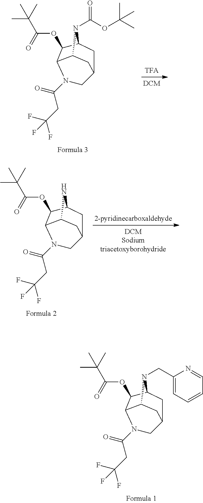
C12C(OC(C(C)(C)C)=O)C3C(N1C(OC(C)(C)C)=O)CC(C2)CN3C(CC(F)(F)F)=O.C12C(OC(C(C)(C)C)=O)C3C(N1)CC(C2)CN3C(CC(F)(F)F)=O.C12C(OC(C(C)(C)C)=O)C3C(N1CC1=CC=CC=N1)CC(C2)CN3C(CC(F)(F)F)=O
